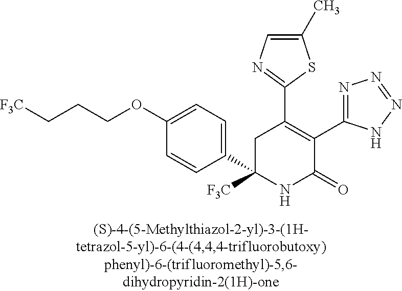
C1(C)=CN=C(C2=C(C3=NN=NN3)C(=O)NC(C3=CC=C(OCCC[F3C])C=C3)([F3C])C2)S1
